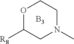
O1C([R8])CN(C)CC1.[B3]
